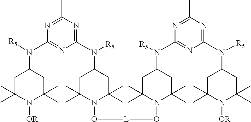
C1(N(C2CC(C)(C)N(O[L]ON3C(C)(C)CC(N(C4=NC(N(C5CC(C)(C)N([OR])C(C)(C)C5)[R5])=NC(C)=N4)[R5])CC3(C)C)C(C)(C)C2)[R5])=NC(C)=NC(N(C2CC(C)(C)N([OR])C(C)(C)C2)[R5])=N1
